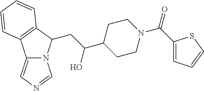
C(C(C1CCN(C(=O)C2=CC=CS2)CC1)O)C1N2C(=CN=C2)C2=C1C=CC=C2
